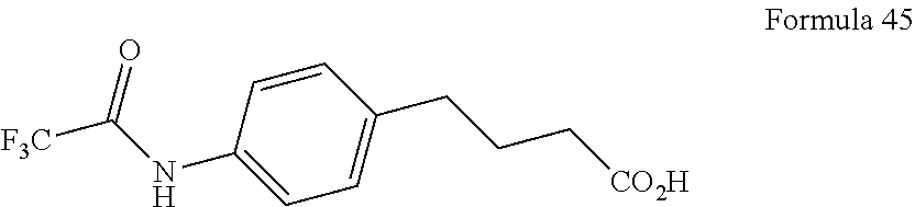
C1(CCC[CO2H])=CC=C(NC([F3C])=O)C=C1
